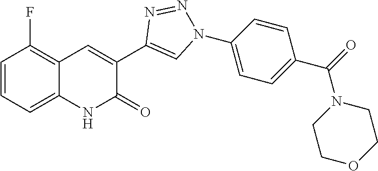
C12=CC=CC(F)=C1C=C(C1=CN(C3=CC=C(C(=O)N4CCOCC4)C=C3)N=N1)C(=O)N2
